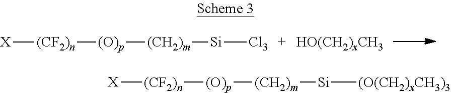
[X][(CF2)n][(O)p][(CH2)m][Si][Cl3].[X][(CF2)n][(O)p][(CH2)m][Si][(O(CH2)xCH3)3]
